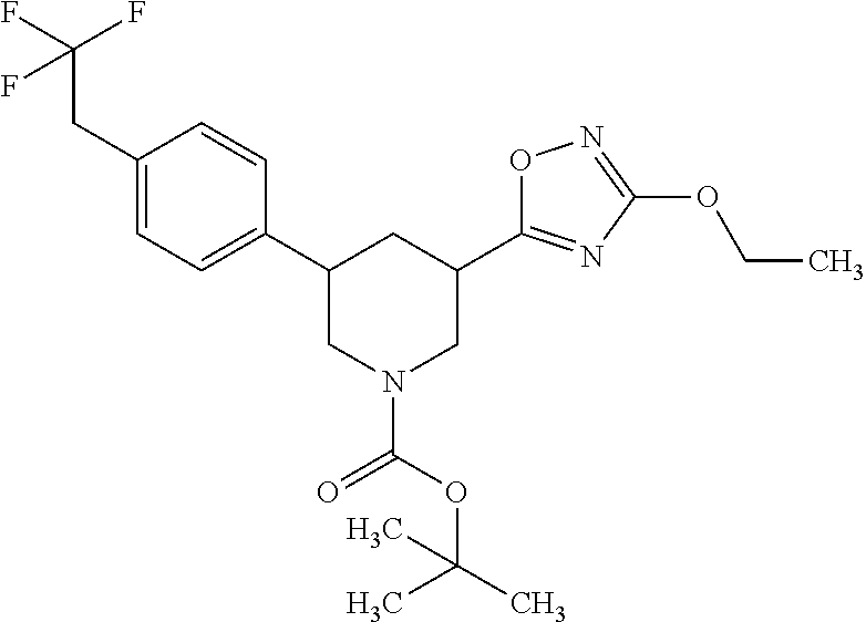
C1(CC(F)(F)F)=CC=C(C2CN(C(=O)OC(C)(C)C)CC(C3=NC(OCC)=NO3)C2)C=C1
